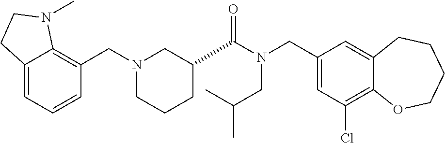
C1(CN(C(=O)C2CCCN(CC3=C4C(=CC=C3)CCN4C)C2)CC(C)C)=CC(Cl)=C2C(=C1)CCCCO2
